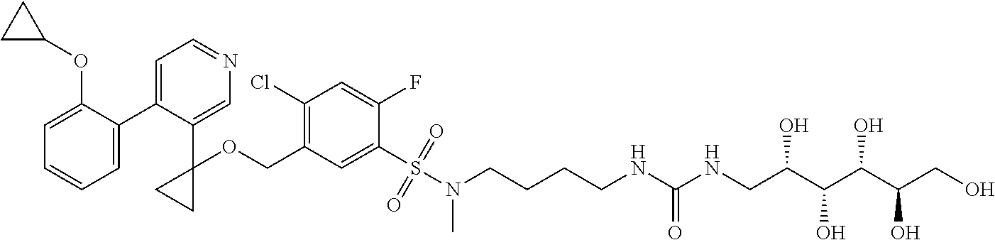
C1=C(C2=CC=NC=C2C2(OCC3=C(Cl)C=C(F)C(S(N(CCCCNC(NCC(C(C(C(CO)O)O)O)O)=O)C)(=O)=O)=C3)CC2)C(OC2CC2)=CC=C1
